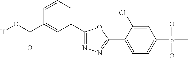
[H]OC(=O)C1=CC(C2=NN=C(C3=CC=C(S(C)(=O)=O)C=C3Cl)O2)=CC=C1
